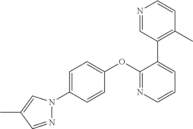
C1=C(N2N=CC(C)=C2)C=CC(OC2=NC=CC=C2C2=C(C)C=CN=C2)=C1
